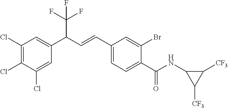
C1(Cl)=C(Cl)C(Cl)=CC(C(C=CC2=CC=C(C(=O)NC3C([CF3])C3[CF3])C(Br)=C2)C(F)(F)F)=C1
